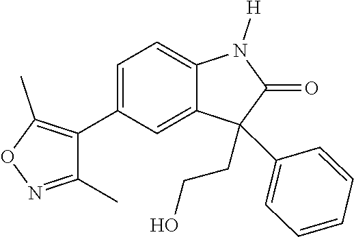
C1=C(C2=C(C)ON=C2C)C=C2C(=C1)N([H])C(=O)C2(C1=CC=CC=C1)CCO
